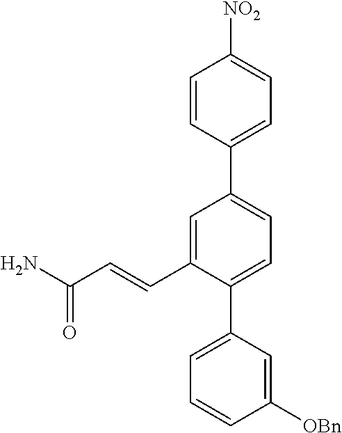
C1([OBn])=CC(C2=CC=C(C3=CC=C([NO2])C=C3)C=C2C=CC(N)=O)=CC=C1
